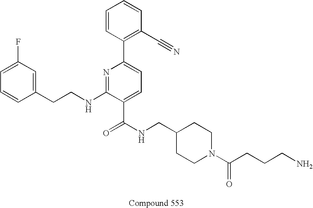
C1=CC(CCNC2=NC(C3=C(C#N)C=CC=C3)=CC=C2C(NCC2CCN(C(CCCN)=O)CC2)=O)=CC(F)=C1
